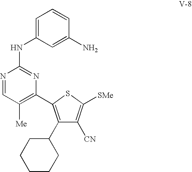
C1=C(NC2=NC(C3=C(C4CCCCC4)C([CN])=C([SMe])S3)=C([Me])C=N2)C=C(N)C=C1
